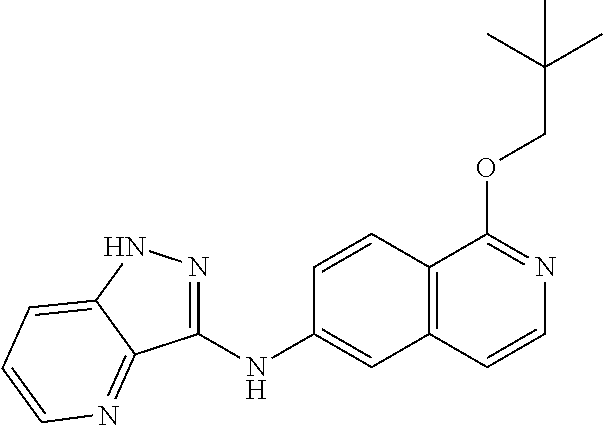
O(C1=NC=CC2=C1C=CC(NC1=NNC3=CC=CN=C13)=C2)CC(C)(C)C
